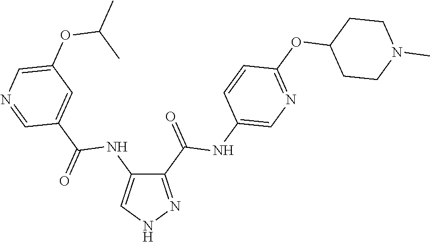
C1(C(=O)NC2=CN=C(OC3CCN(C)CC3)C=C2)=NNC=C1NC(C1=CC(OC(C)C)=CN=C1)=O
